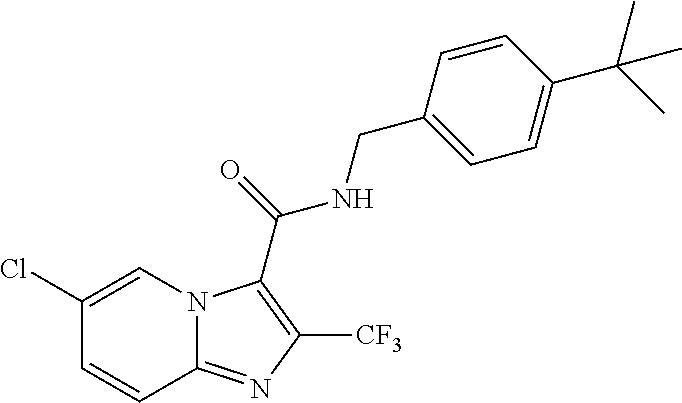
C1(Cl)=CN2C(=NC([CF3])=C2C(NCC2=CC=C(C(C)(C)C)C=C2)=O)C=C1
